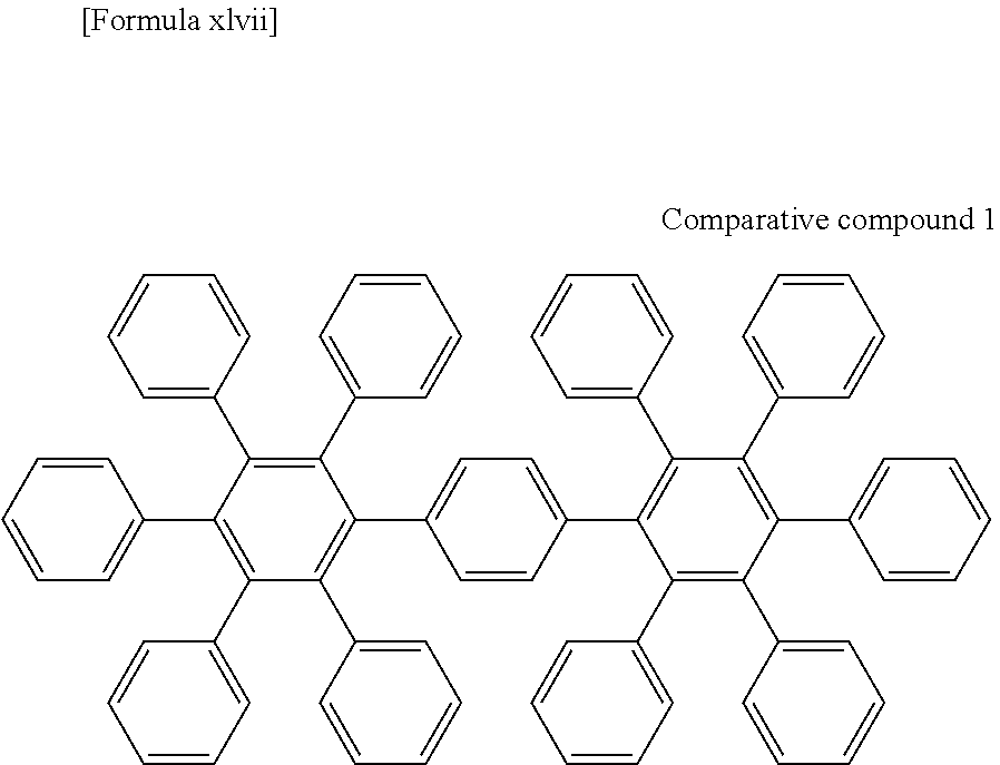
C1(C2=CC=CC=C2)=C(C2=CC=CC=C2)C(C2=CC=CC=C2)=C(C2=CC=CC=C2)C(C2=CC=CC=C2)=C1C1=CC=C(C2=C(C3=CC=CC=C3)C(C3=CC=CC=C3)=C(C3=CC=CC=C3)C(C3=CC=CC=C3)=C2C2=CC=CC=C2)C=C1
